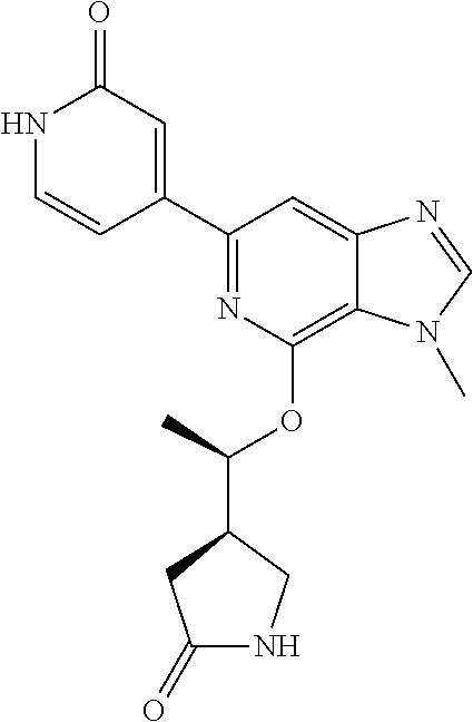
C1(C2=NC(OC(C3CC(=O)NC3)C)=C3C(=C2)N=CN3C)=CC(=O)NC=C1
